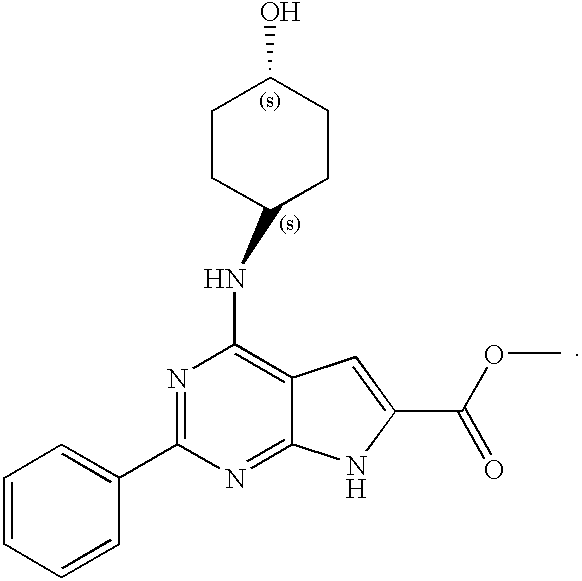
C1=CC=CC(C2=NC(NC3CCC(O)CC3)=C3C(=N2)NC(C(OC)=O)=C3)=C1
